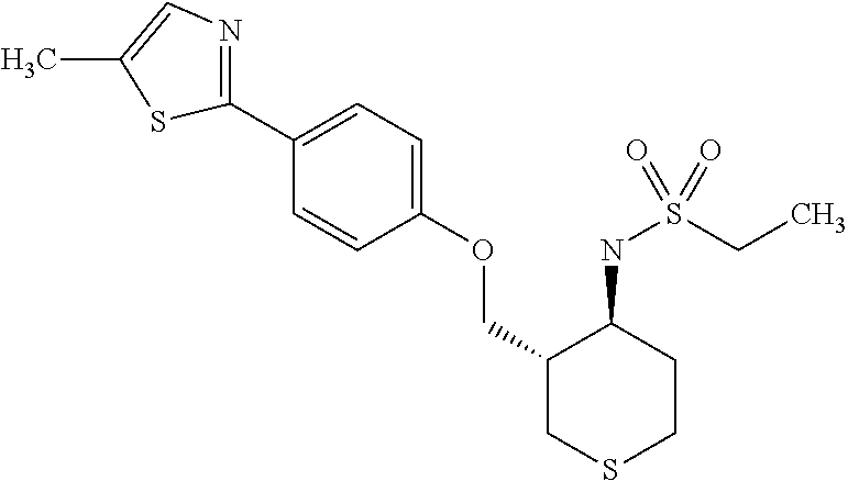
C1(C2=CC=C(OCC3CSCCC3NS(CC)(=O)=O)C=C2)=NC=C(C)S1
